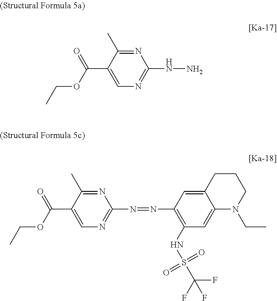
C12=CC(NS(C(F)(F)F)(=O)=O)=C(N=NC3=NC=C(C(OCC)=O)C(C)=N3)C=C1CCCN2CC.N(C1=NC=C(C(OCC)=O)C(C)=N1)N
